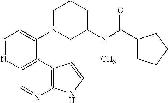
C1=NC2=C(C(N3CC(N(C(C4CCCC4)=O)C)CCC3)=C1)C1=C(N=C2)NC=C1
